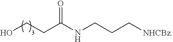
OCCC(NCCC[NHCBz])=O
